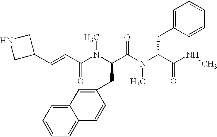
C1(C=CC(N(C(C(N(C(C(NC)=O)CC2=CC=CC=C2)C)=O)CC2=CC3=CC=CC=C3C=C2)C)=O)CNC1
